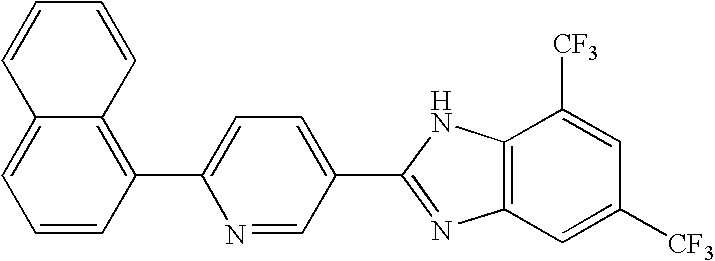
C1=CC(C2=CC=C(C3=NC4=C(C([CF3])=CC([CF3])=C4)N3)C=N2)=C2C(=C1)C=CC=C2
